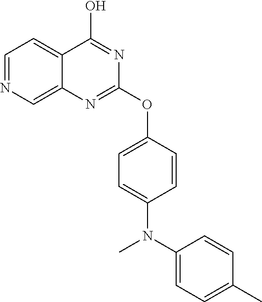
C1(N(C)C2=CC=C(OC3=NC4=CN=CC=C4C(O)=N3)C=C2)=CC=C(C)C=C1
